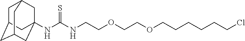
N(C(NCCOCCOCCCCCCCl)=S)C12CC3CC(CC(C1)C3)C2
